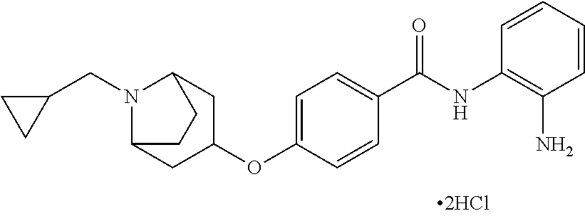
C1=CC=CC(N)=C1NC(C1=CC=C(OC2CC3N(CC4CC4)C(C2)CC3)C=C1)=O
